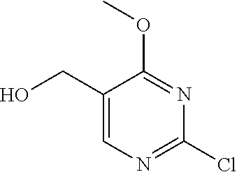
C1(CO)=CN=C(Cl)N=C1OC
